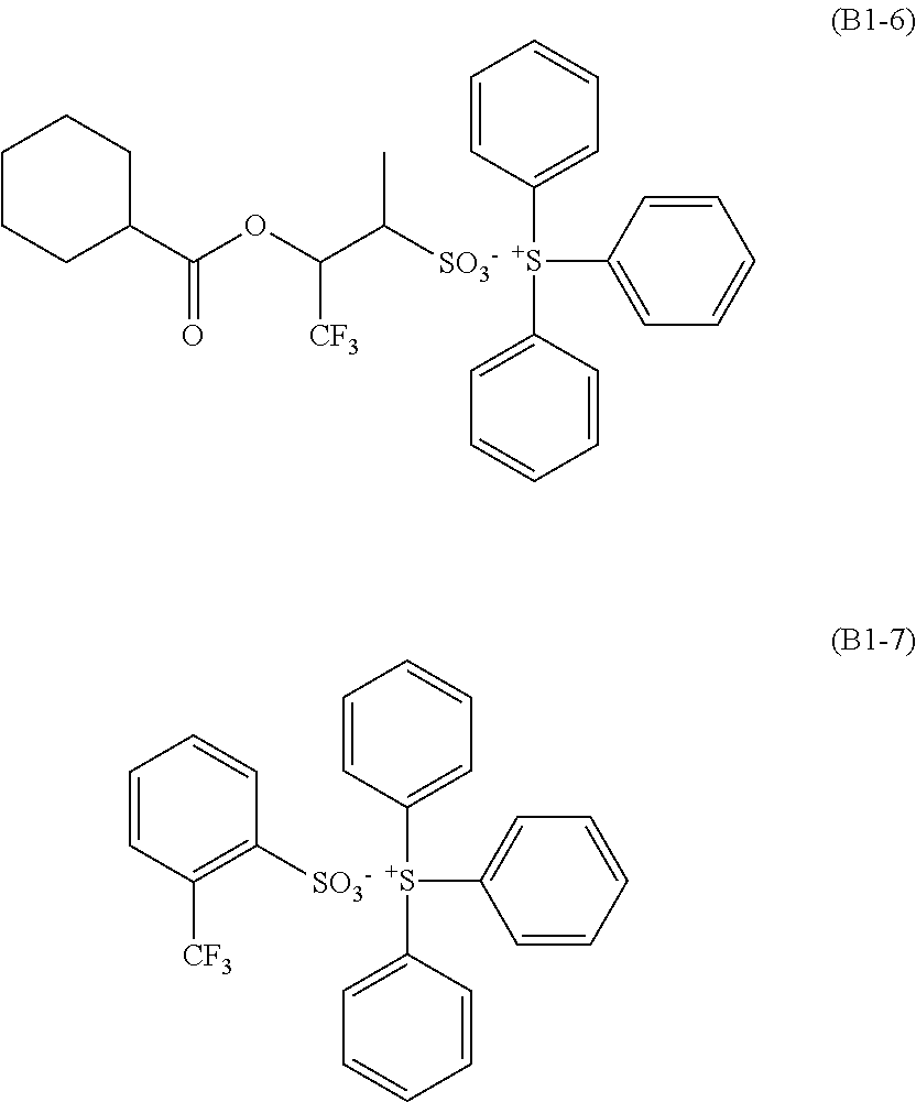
[S+](C1=CC=CC=C1)(C1=CC=CC=C1)C1=CC=CC=C1.[SO3-]C(C(OC(C1CCCCC1)=O)[CF3])C.[S+](C1=CC=CC=C1)(C1=CC=CC=C1)C1=CC=CC=C1.[SO3-]C1=C([CF3])C=CC=C1
